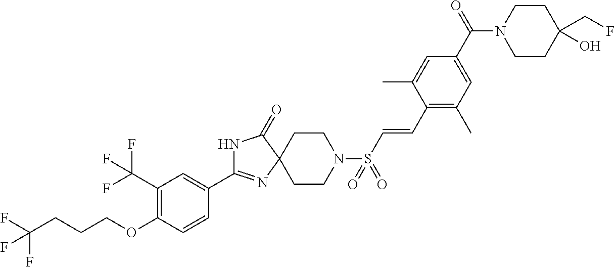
N1C(C2=CC(C(F)(F)F)=C(OCCCC(F)(F)F)C=C2)=NC2(C1=O)CCN(S(C=CC1=C(C)C=C(C(N3CCC(CF)(O)CC3)=O)C=C1C)(=O)=O)CC2
